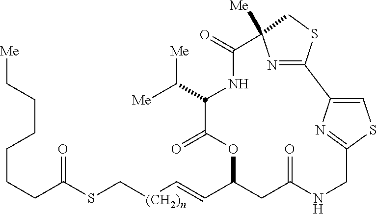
[Me]CCCCCCC(SC[(CH2)n]C=CC1CC(=O)NCC2=NC(=CS2)C2=NC([Me])(CS2)C(=O)NC(C([Me])[Me])C(=O)O1)=O
